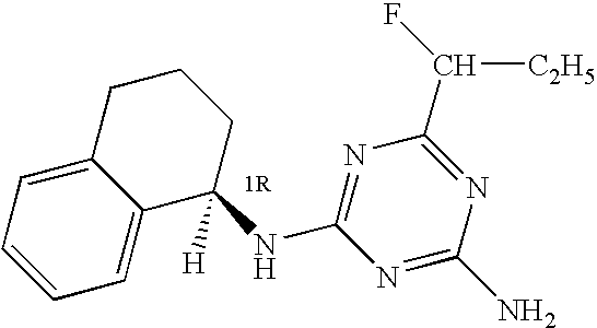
C12=CC=CC=C1C(NC1=NC(C([C2H5])F)=NC(N)=N1)([H])CCC2
